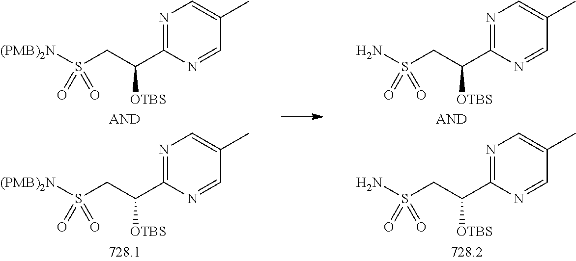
N1=C(C(CS([(PMB)2N])(=O)=O)[OTBS])N=CC(C)=C1.N1=C(C(CS(N)(=O)=O)[OTBS])N=CC(C)=C1.N1=C(C(CS([(PMB)2N])(=O)=O)[OTBS])N=CC(C)=C1.N1=C(C(CS(N)(=O)=O)[OTBS])N=CC(C)=C1
